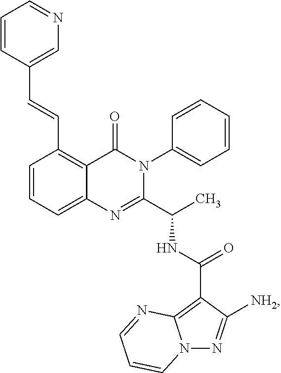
C1=CC=C2C(=C1C=CC1=CN=CC=C1)C(=O)N(C1=CC=CC=C1)C(C(C)NC(C1=C3N(N=C1[NH2])C=CC=N3)=O)=N2
